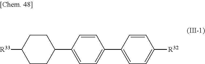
C1(C2CCC([R33])CC2)=CC=C(C2=CC=C([R32])C=C2)C=C1
